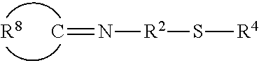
[R8].C=N[R2]S[R4]
